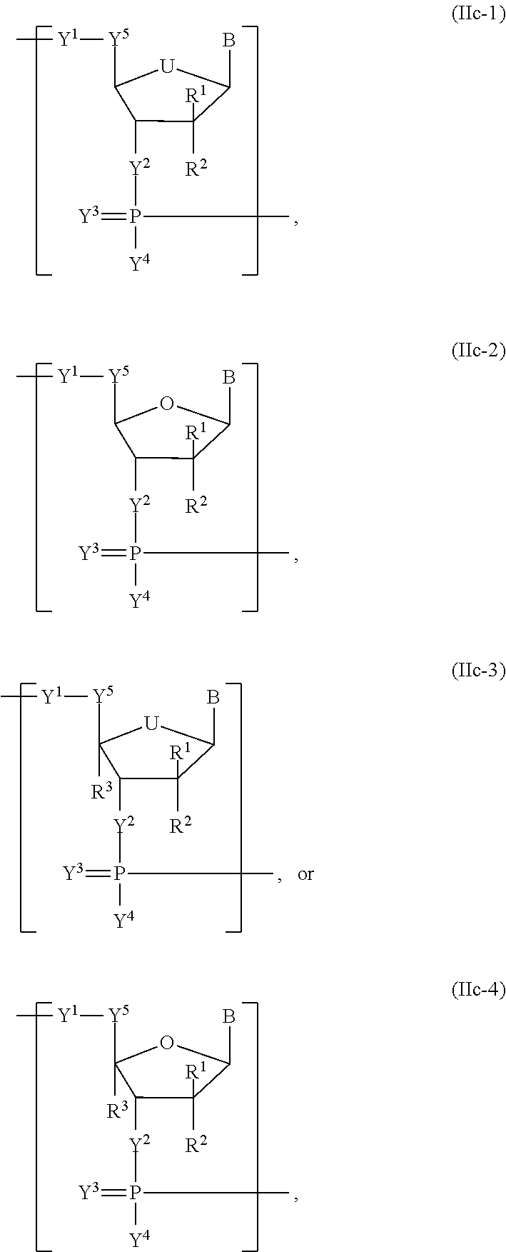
C1([Y5][Y1]C)C([Y2]P(=[Y3])([Y4])C)C([R1])([R2])C(B)[U]1.C1([Y5][Y1]C)C([Y2]P(=[Y3])([Y4])C)C([R1])([R2])C(B)O1.C1([Y5][Y1]C)([R3])C([Y2]P(=[Y3])([Y4])C)C([R1])([R2])C(B)O1.C1([Y5][Y1]C)([R3])C([Y2]P(=[Y3])([Y4])C)C([R1])([R2])C(B)[U]1
